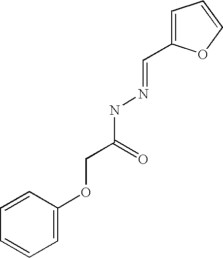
C1=CC(OCC(NN=CC2=CC=CO2)=O)=CC=C1
